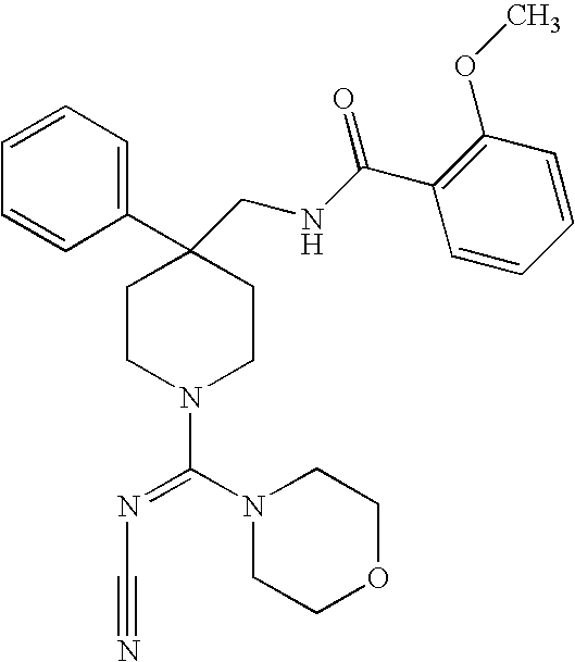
C1=CC=CC(C2(CNC(C3=C(OC)C=CC=C3)=O)CCN(C(N3CCOCC3)=NC#N)CC2)=C1
